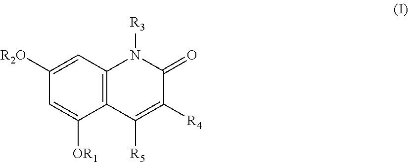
C12=C(C=C([R2O])C=C1[OR1])N([R3])C(=O)C([R4])=C2[R5]
